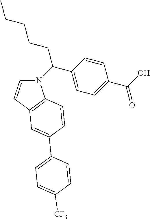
N1(C(C2=CC=C(C(O)=O)C=C2)CCCCC)C=CC2=C1C=CC(C1=CC=C([CF3])C=C1)=C2
